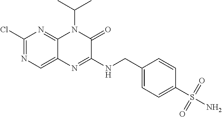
C1(Cl)=NC=C2C(=N1)N(C(C)C)C(=O)C(NCC1=CC=C(S(N)(=O)=O)C=C1)=N2
